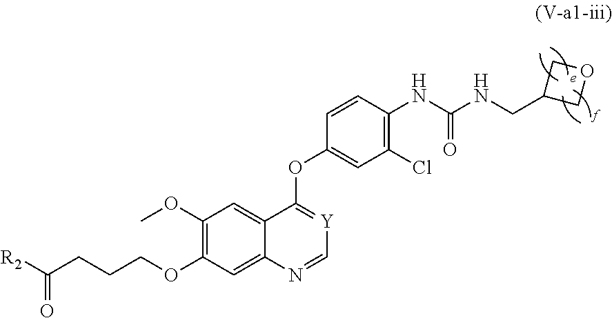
C1(OC)=C(OCCCC([R2])=O)C=C2C(=C1)C(OC1=CC(Cl)=C(NC(NCC3COC3)=O)C=C1)=[Y]C=N2
